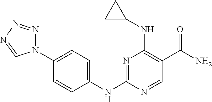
N1=C(NC2=CC=C(N3N=NN=C3)C=C2)N=CC(C(N)=O)=C1NC1CC1
